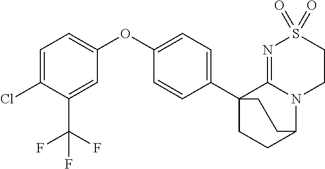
C1=C(Cl)C(C(F)(F)F)=CC(OC2=CC=C(C34CCC(N5C3=NS(=O)(=O)CC5)CC4)C=C2)=C1
